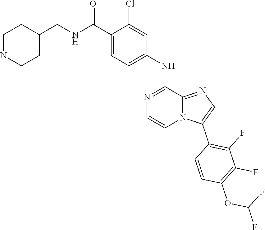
C1=C(NC2=NC=CN3C2=NC=C3C2=C(F)C(F)=C(OC(F)F)C=C2)C=C(Cl)C(C(NCC2CCNCC2)=O)=C1
